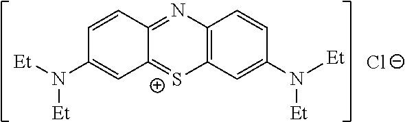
C1=CC2=NC3=C([S+]=C2C=C1N([Et])[Et])C=C(N([Et])[Et])C=C3.[Cl-]
